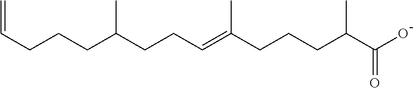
C(=C(CCCC(C)C(O)=O)C)CCC(CCCC=C)C
